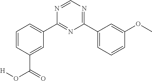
C1=CC(C(O[H])=O)=CC(C2=NC(C3=CC=CC(OC)=C3)=NC=N2)=C1
